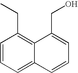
C1=CC=C2C(=C1CC)C(CO)=CC=C2
